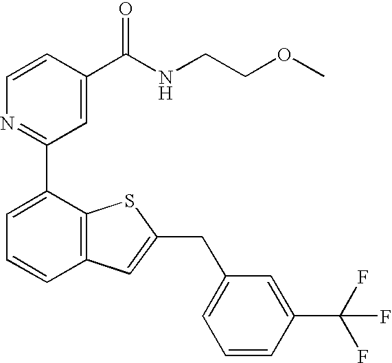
C1=CC(C(NCCOC)=O)=CC(C2=CC=CC3=C2SC(CC2=CC=CC(C(F)(F)F)=C2)=C3)=N1
